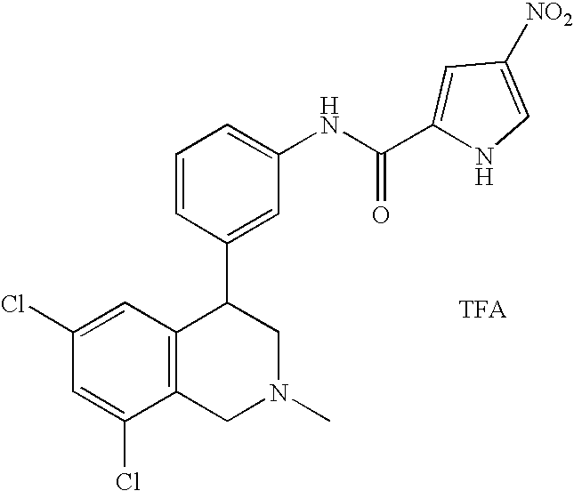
C1=C(NC(=O)C2=CC([NO2])=CN2)C=C(C2C3=C(CN(C)C2)C(Cl)=CC(Cl)=C3)C=C1
